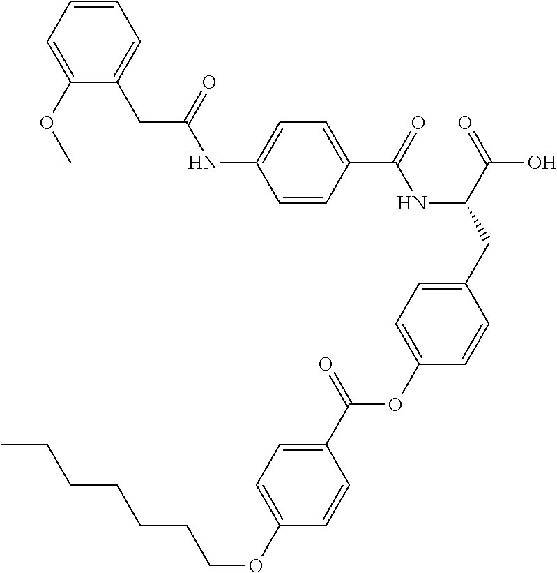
C1=CC(C(=O)NC(CC2=CC=C(OC(C3=CC=C(OCCCCCCC)C=C3)=O)C=C2)C(=O)O)=CC=C1NC(CC1=CC=CC=C1OC)=O
